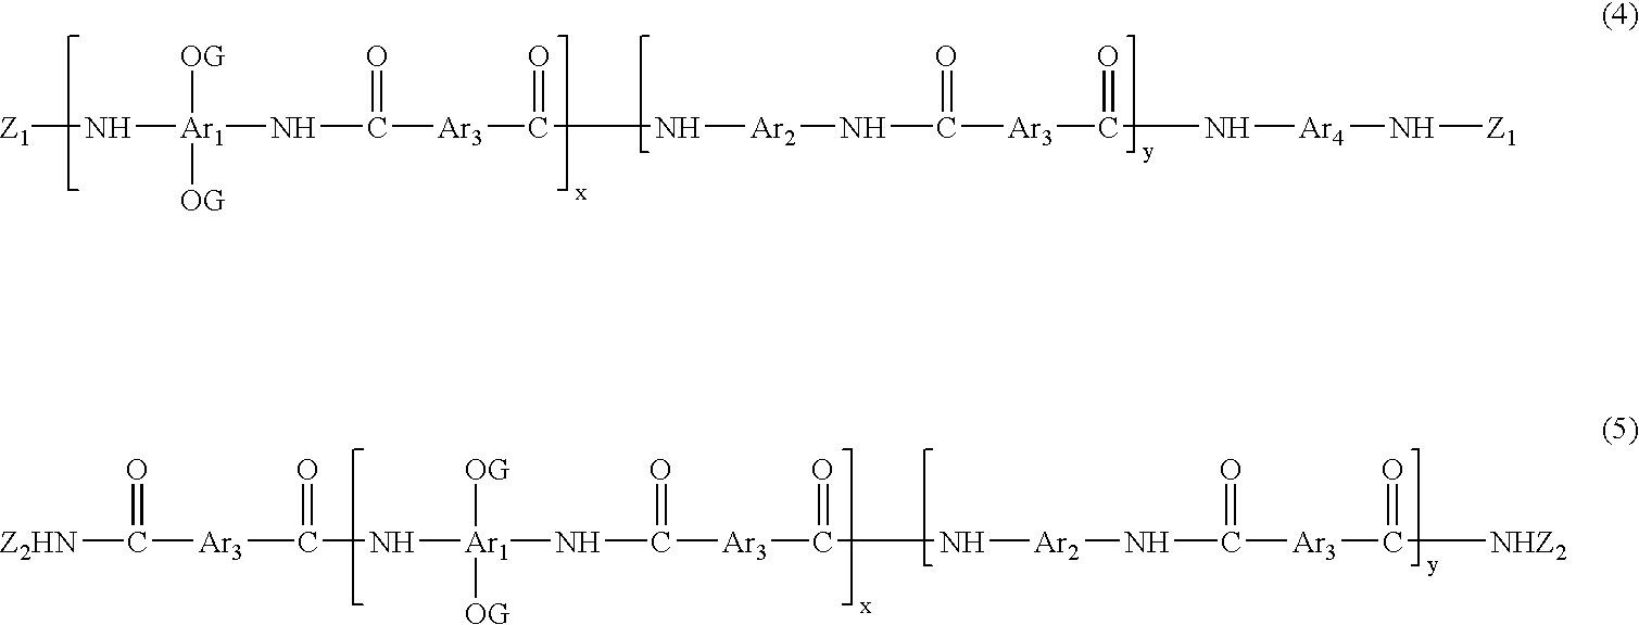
[Z1]N[Ar1]([OG])([OG])NC(=O)[Ar3]C(=O)N[Ar2]NC(=O)[Ar3]C(=O)N[Ar4]N[Z1].C(N[Ar1]([OG])([OG])NC(=O)[Ar3]C(=O)N[Ar2]NC(=O)[Ar3]C(=O)[NHZ2])(=O)[Ar3]C(=O)[Z2HN]
